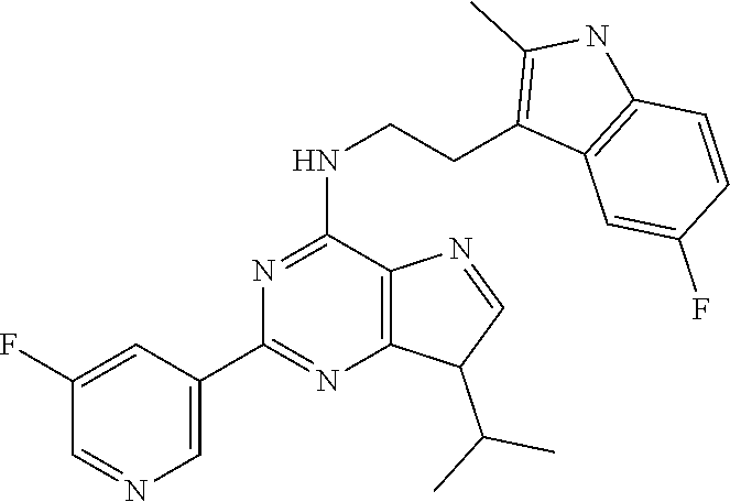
N1=C(NCCC2=C(C)NC3=C2C=C(F)C=C3)C2=C(N=C1C1=CN=CC(F)=C1)C(C(C)C)C=N2
